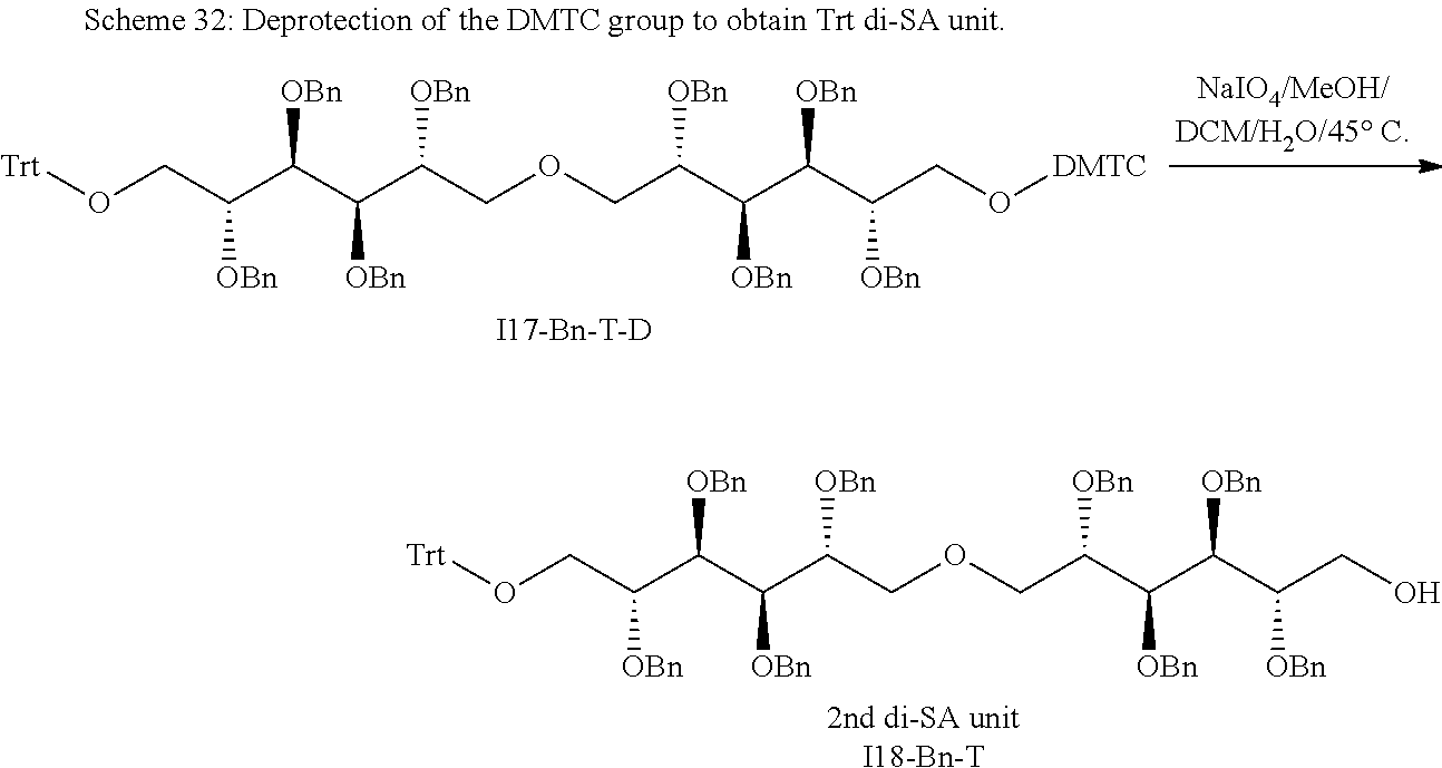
[I17-Bn-T-D].[OBn]C(C(C(COCC(C(C([OBn])C(CO[DMTC])[OBn])[OBn])[OBn])[OBn])[OBn])C(CO[Trt])[OBn].[2nd di-SA unitI18-Bn-T].[OBn]C(C(C(COCC(C(C([OBn])C(CO)[OBn])[OBn])[OBn])[OBn])[OBn])C(CO[Trt])[OBn]
